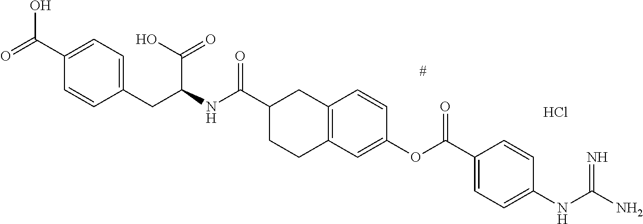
C12=C(C=C(OC(C3=CC=C(NC(N)=N)C=C3)=O)C=C1)CCC(C(NC(CC1=CC=C(C(=O)O)C=C1)C(O)=O)=O)C2.Cl
